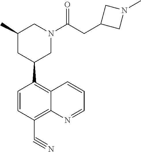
C1(C2CN(C(CC3CN(C)C3)=O)CC(C)C2)=C2C(=C(C#N)C=C1)N=CC=C2
